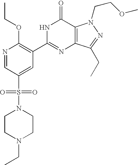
N1=CC(S(=O)(=O)N2CCN(CC)CC2)=CC(C2=NC3=C(C(=O)N2)N(CCOC)N=C3CC)=C1OCC
